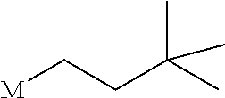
[M]CCC(C)(C)C
